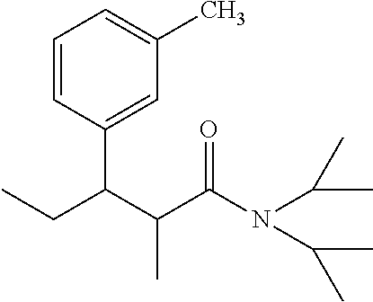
C1=CC(C(C(C(N(C(C)C)C(C)C)=O)C)CC)=CC(C)=C1
